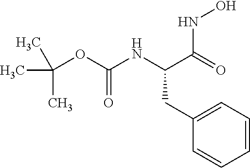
CC(C)(C)OC(NC(C(=O)NO)CC1=CC=CC=C1)=O
